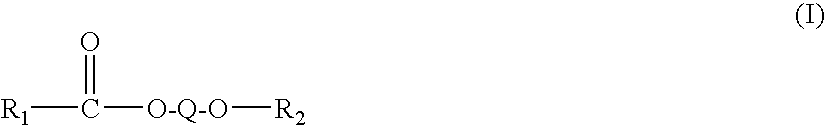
[R1]C([O-Q-O][R2])=O
